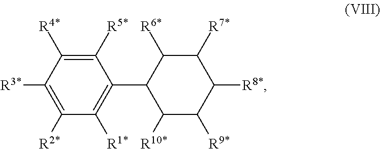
C1([R5*])=C([R4*])C([R3*])=C([R2*])C([R1*])=C1C1C([R6*])C([R7*])C([R8*])C([R9*])C1[R10*]
